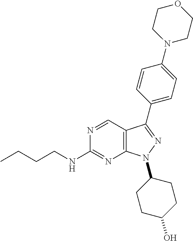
N1=CC2=C(N=C1NCCCC)N(C1CCC(O)CC1)N=C2C1=CC=C(N2CCOCC2)C=C1
